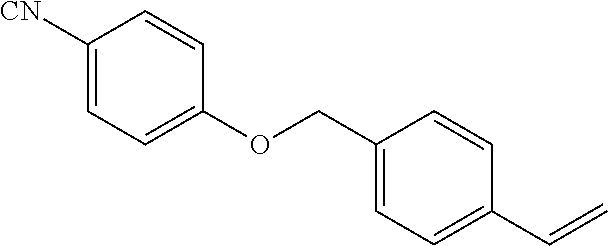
[CN]C1=CC=C(OCC2=CC=C(C=C)C=C2)C=C1
